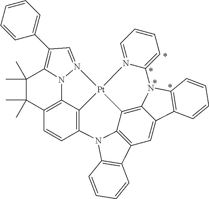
C12=C3C4=C(C=C1)N1C5=C(C=C6C7=C5[Pt]4(N4=CC=CC=C4N7C4=C6C=CC=C4)N4=CC(C5=CC=CC=C5)=C(N34)C(C)(C)C2(C)C)C2=C1C=CC=C2
